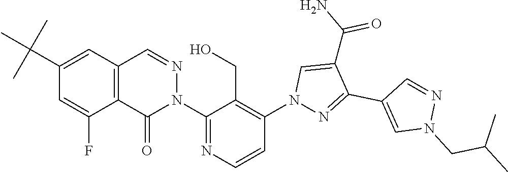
C12=C(C=NN(C3=NC=CC(N4N=C(C5=CN(CC(C)C)N=C5)C(C(N)=O)=C4)=C3CO)C1=O)C=C(C(C)(C)C)C=C2F
